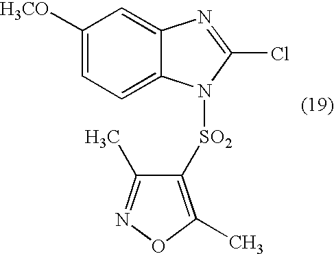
C12=CC([H3CO])=CC=C1N([SO2]C1=C(C)ON=C1C)C(Cl)=N2
